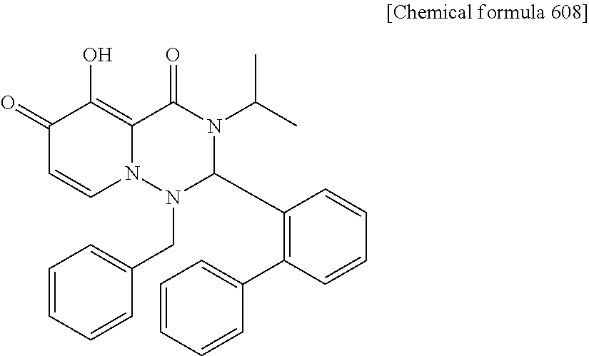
C1(=O)C=CN2C(=C1O)C(=O)N(C(C)C)C(C1=C(C3=CC=CC=C3)C=CC=C1)N2CC1=CC=CC=C1
